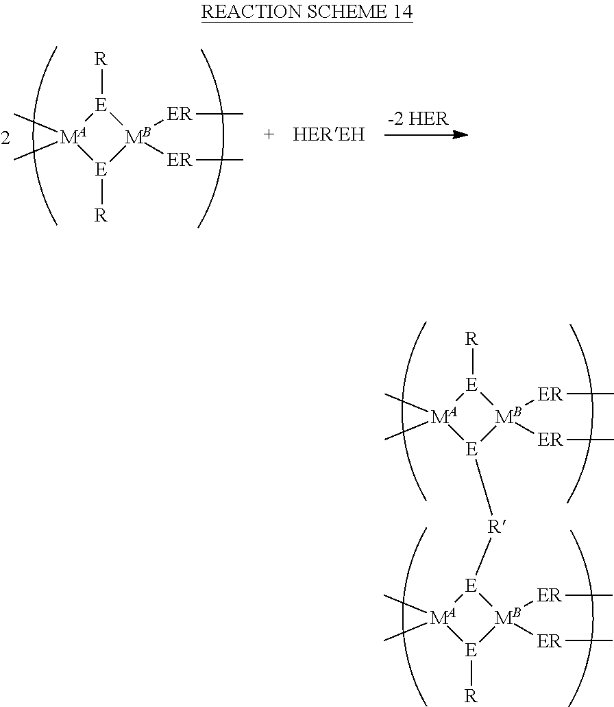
[E]1([R][E]2[MB]([ER]C)([ER]C)[E]([R])[MA]2(C)C)[MB]([ER]C)([ER]C)[E]([R])[MA]1(C)C.[E]1([R])[MB]([ER]C)([ER]C)[E]([R])[MA]1(C)C
